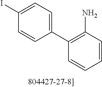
C1(C2=C(N)C=CC=C2)=CC=C(I)C=C1
